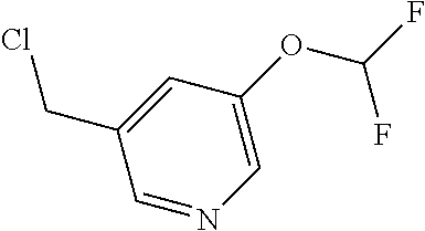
C1=NC=C(OC(F)F)C=C1CCl
